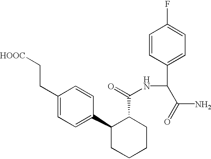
C1(CC[HOOC])=CC=C(C2CCCCC2C(=O)NC(C(N)=O)C2=CC=C(F)C=C2)C=C1
